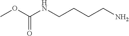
COC(NCCCCN)=O
